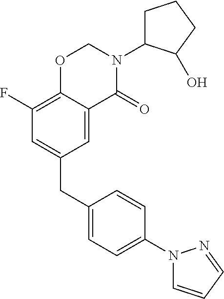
C1(CC2=CC(F)=C3C(=C2)C(=O)N(C2CCCC2O)CO3)=CC=C(N2C=CC=N2)C=C1
